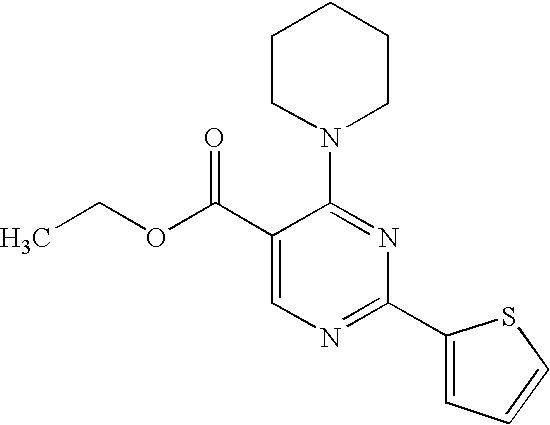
C1(C(OCC)=O)=CN=C(C2=CC=CS2)N=C1N1CCCCC1
